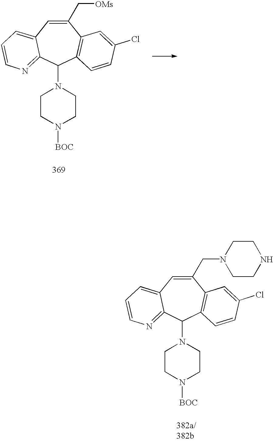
C1(CN2CCNCC2)=CC2=CC=CN=C2C(N2CCN([BOC])CC2)C2=C1C=C(Cl)C=C2.C1(C[OMs])=CC2=CC=CN=C2C(N2CCN([BOC])CC2)C2=C1C=C(Cl)C=C2
